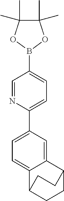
C1(C2=CC=C(B3OC(C)(C)C(C)(C)O3)C=N2)=CC=C2C(=C1)C1CCC2CC1
